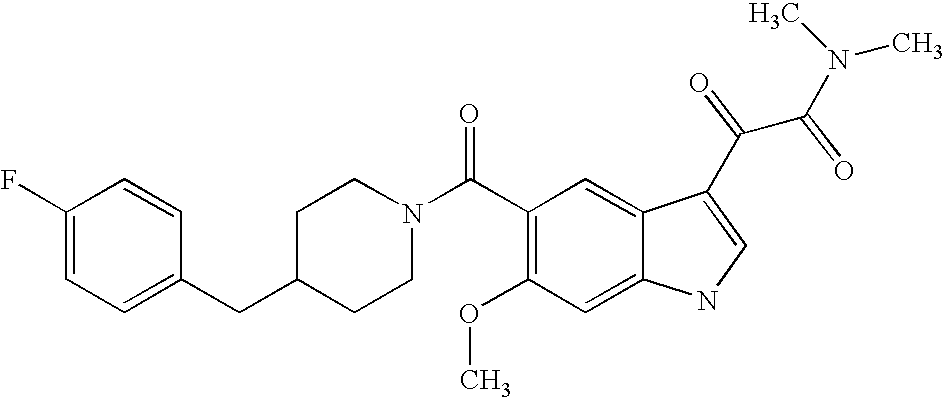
C1(F)=CC=C(CC2CCN(C(C3=C(OC)C=C4C(=C3)C(C(C(N(C)C)=O)=O)=CN4)=O)CC2)C=C1
